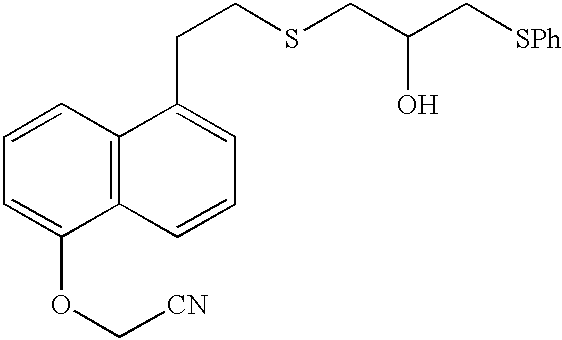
C1=CC=C(OC[CN])C2=C1C(CCSCC(C[SPh])O)=CC=C2
